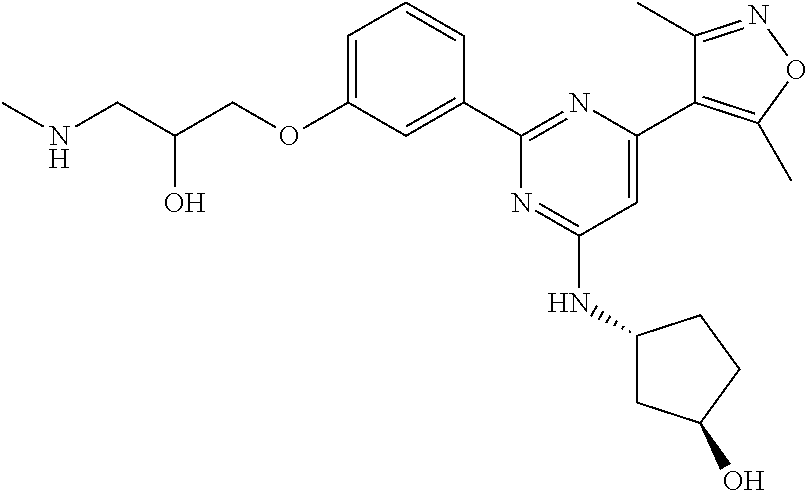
C1=C(OCC(CNC)O)C=C(C2=NC(C3=C(C)ON=C3C)=CC(NC3CC(O)CC3)=N2)C=C1
